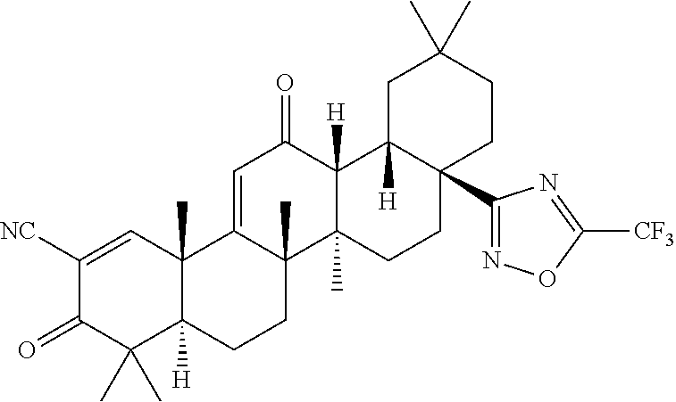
C12(C)C([H])(CCC3(C)C1=CC(=O)C1([H])C3(C)CCC3(C4=NOC([CF3])=N4)C1([H])CC(C)(C)CC3)C(C)(C)C(=O)C([NC])=C2
